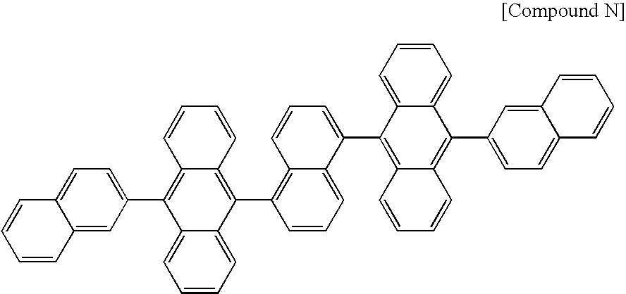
C1=CC2=CC(C3=C4C(=C(C5=C6C(=CC=C5)C(C5=C7C(=C(C8=CC=C9C(=C8)C=CC=C9)C8=CC=CC=C58)C=CC=C7)=CC=C6)C5=CC=CC=C35)C=CC=C4)=CC=C2C=C1
